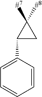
C1=C(C2CC2([#7])[#8])C=CC=C1
